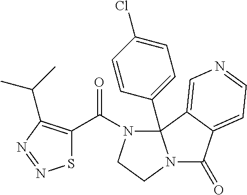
C1=CC(C23N(C(=O)C4=C(C(C)C)N=NS4)CCN2C(=O)C2=CC=NC=C32)=CC=C1Cl
